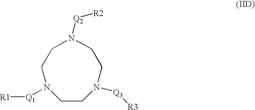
C1CN([Q3][R3])CCN([Q2][R2])CCN1[Q1][R1]
